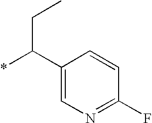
C1(C(*)CC)=CN=C(F)C=C1
